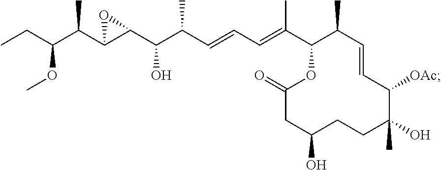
CCC(C(C1C(C(C(C=CC=C(C2C(C)C=CC([OAc])C(O)(C)CCC(O)CC(=O)O2)C)C)O)O1)C)OC
